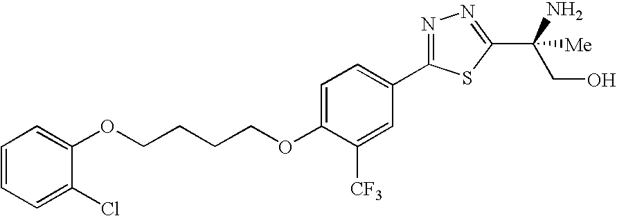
O(CCCCOC1=CC=C(C2=NN=C(C(N)(CO)[Me])S2)C=C1[CF3])C1=CC=CC=C1Cl
